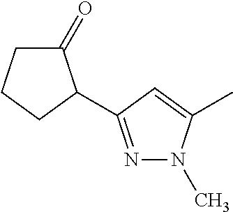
C1(=O)CCCC1C1=NN(C)C(C)=C1
